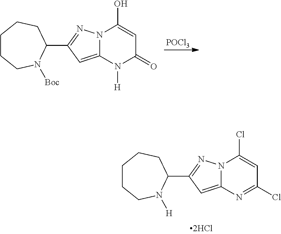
C1CCN([Boc])C(C2=NN3C(=C2)N([H])C(=O)C=C3O)CC1.[POCl3].C1CCN([H])C(C2=NN3C(=C2)N=C(Cl)C=C3Cl)CC1
